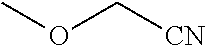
COC[CN]
